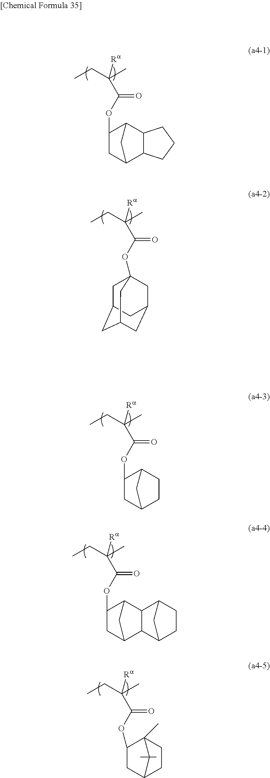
CCC(C)([Ra])C(OC1CC2C3C(C1C2)CCC3)=O.CCC(C)([Ra])C(OC1CC2CCC1C2)=O.CCC(C)([Ra])C(OC1CC2C3C(C1C2)C1CCC3C1)=O.CCC(C)([Ra])C(OC12CC3CC(CC(C1)C3)C2)=O.CCC(C)([Ra])C(OC1CC2CCC1(C)C2(C)C)=O
